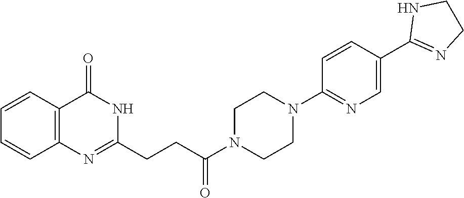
C12=C(C(=O)NC(CCC(N3CCN(C4=NC=C(C5=NCCN5)C=C4)CC3)=O)=N1)C=CC=C2
